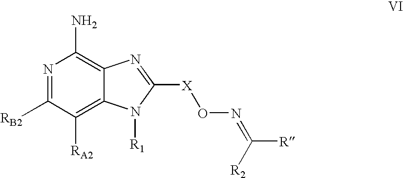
N1=C([RB2])C([RA2])=C2C(=C1N)N=C([X]ON=C([R])[R2])N2[R1]
